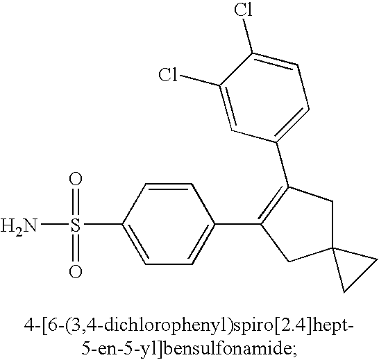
C1=CC(S(N)(=O)=O)=CC=C1C1=C(C2=CC=C(Cl)C(Cl)=C2)CC2(C1)CC2
